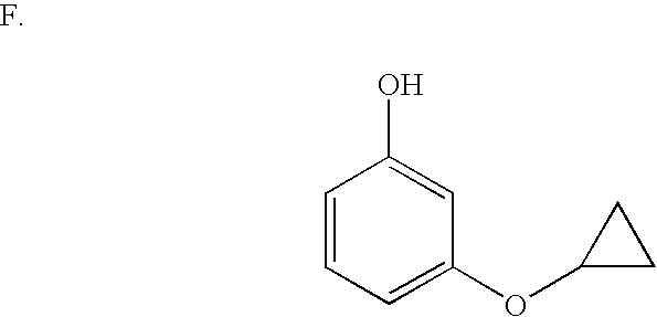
C1=CC=C(OC2CC2)C=C1O
